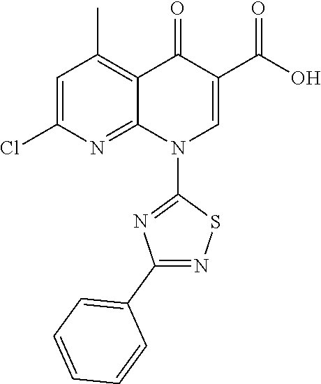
C12=C(C)C=C(Cl)N=C1N(C1=NC(C3=CC=CC=C3)=NS1)C=C(C(=O)O)C2=O
